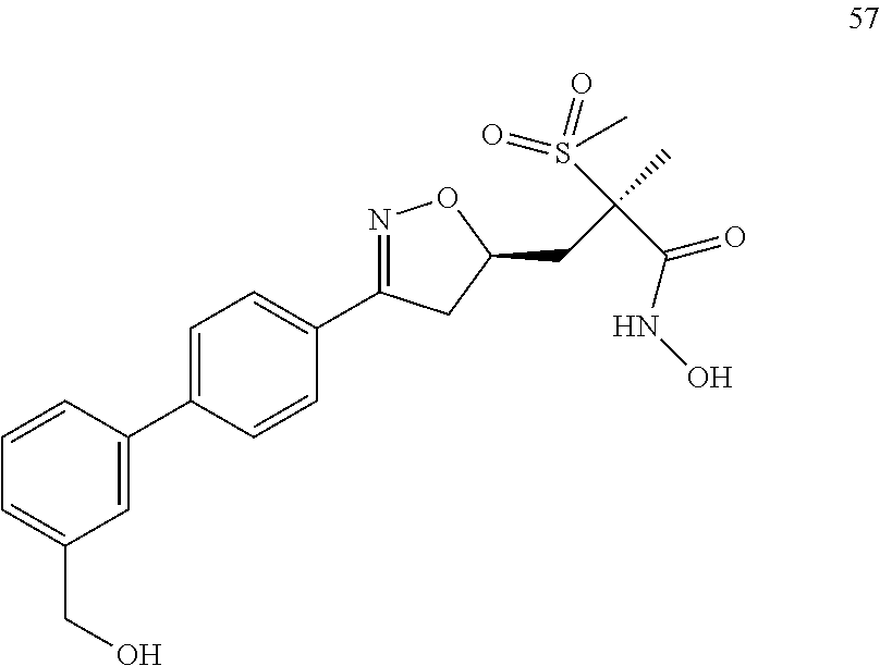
C1=CC(C2=CC=C(C3=NOC(CC(C)(C(NO)=O)S(=O)(=O)C)C3)C=C2)=CC(CO)=C1
